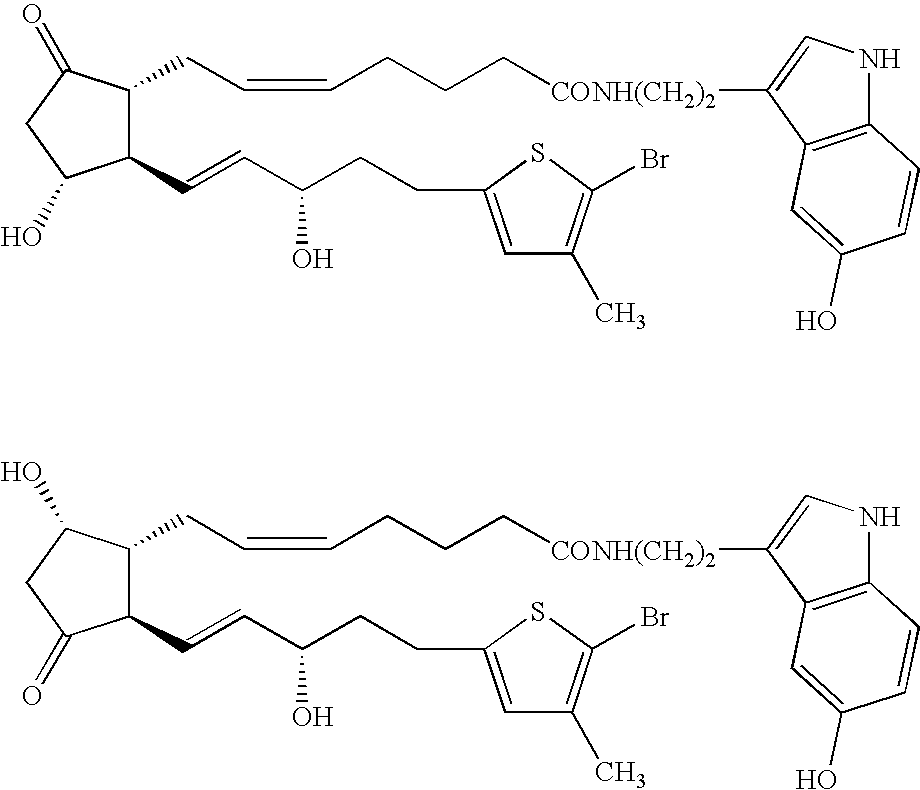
C1(C=CC(CCC2=CC(C)=C(Br)S2)O)C(CC=CCCC[CONH(CH2)2]C2=CNC3=C2C=C(O)C=C3)C(=O)CC1O.C1(C=CC(CCC2=CC(C)=C(Br)S2)O)C(CC=CCCC[CONH(CH2)2]C2=CNC3=C2C=C(O)C=C3)C(O)CC1=O
